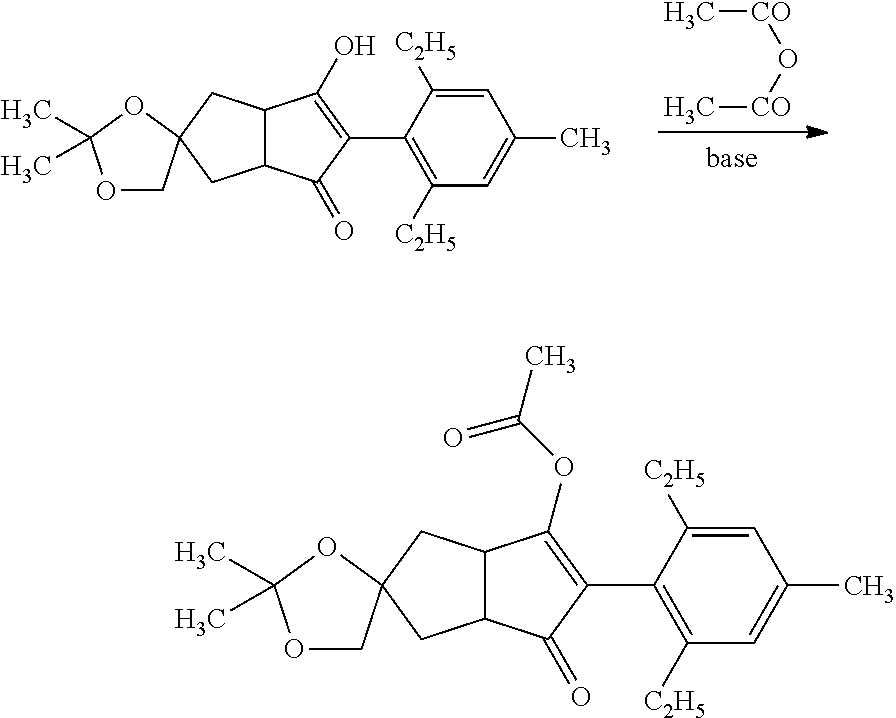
C12C(C(=O)C(C3=C([C2H5])C=C(C)C=C3[C2H5])=C1O)CC1(OC(C)(C)OC1)C2.C[CO]O[CO]C.C12C(C(=O)C(C3=C([C2H5])C=C(C)C=C3[C2H5])=C1OC(C)=O)CC1(OC(C)(C)OC1)C2
